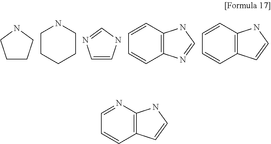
C1=NC2=C(C=C1)C=CN2.C1CCNC1.C1CCCCN1.C1=CNC=N1.C1=CC2=C(C=C1)N=CN2.C1=CC2=C(C=C1)C=CN2
